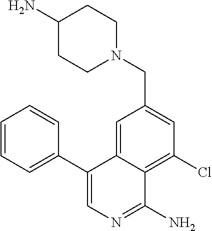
C1(C2=CC=CC=C2)=CN=C(N)C2=C(Cl)C=C(CN3CCC(N)CC3)C=C12
